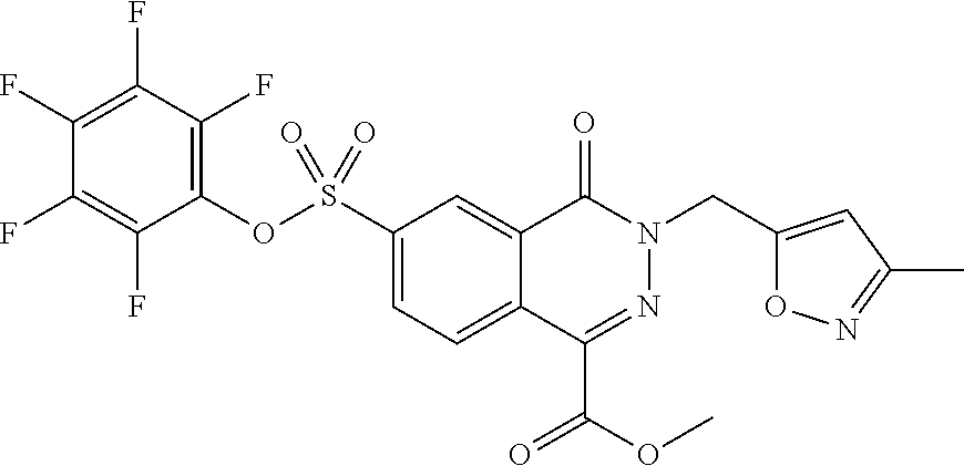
C1(S(OC2=C(F)C(F)=C(F)C(F)=C2F)(=O)=O)=CC=C2C(=C1)C(=O)N(CC1=CC(C)=NO1)N=C2C(=O)OC
